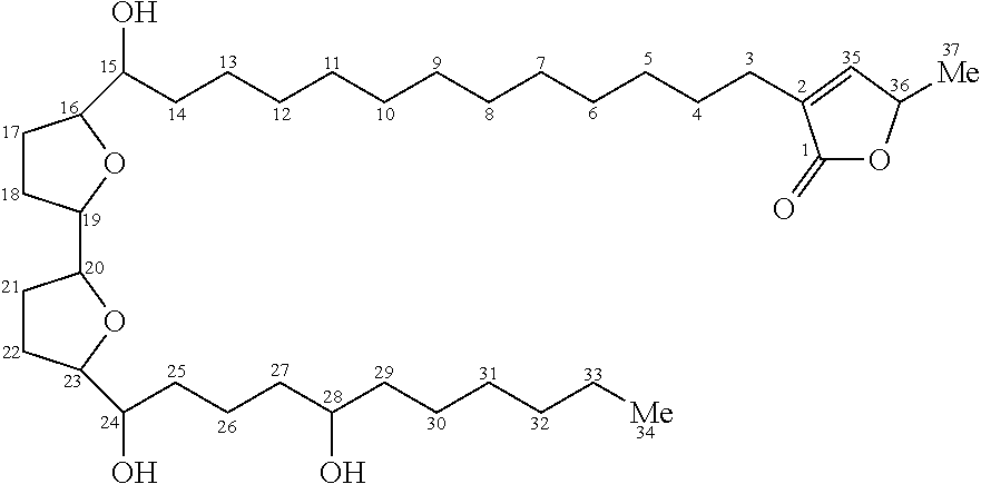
C1CC(C2CCC(C(CCCC(CCCCC[Me])O)O)O2)OC1C(CCCCCCCCCCCCC1=CC([Me])OC1=O)O
